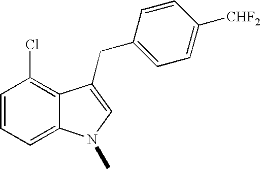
C1=CC=C2C(=C1Cl)C(CC1=CC=C([CHF2])C=C1)=CN2C
